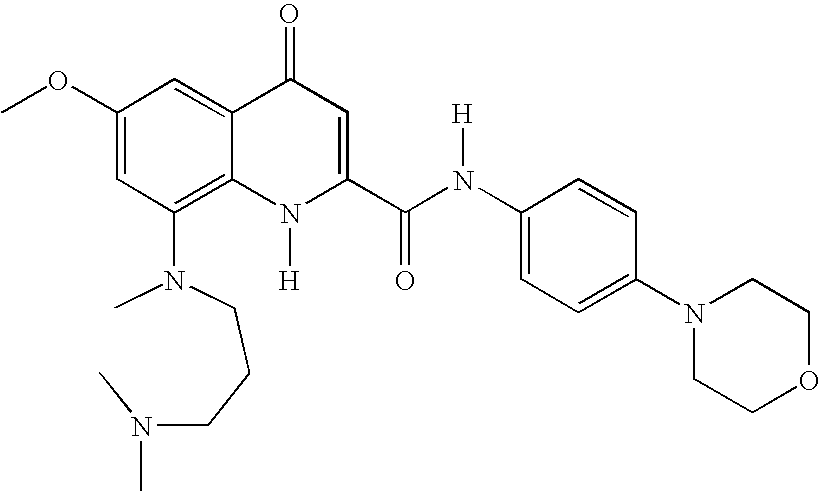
C1(OC)=CC(N(CCCN(C)C)C)=C2C(=C1)C(=O)C=C(C(=O)N(C1=CC=C(N3CCOCC3)C=C1)[H])N2[H]
